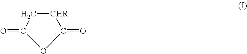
O=C1C[CHR]C(=O)O1
